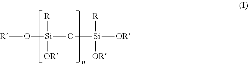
[R]O[Si](O[Si]([OR])([R])[OR])([R])[OR]
